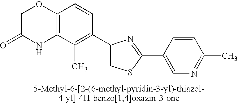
C1C(=O)NC2=C(O1)C=CC(C1=CSC(C3=CN=C(C)C=C3)=N1)=C2C
